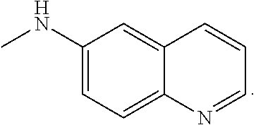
C1(NC)=CC=C2C(=C1)C=CC=N2
